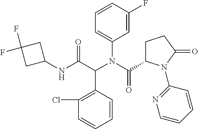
C1=CC(F)=CC(N(C(=O)C2CCC(=O)N2C2=NC=CC=C2)C(C(NC2CC(F)(F)C2)=O)C2=C(Cl)C=CC=C2)=C1
